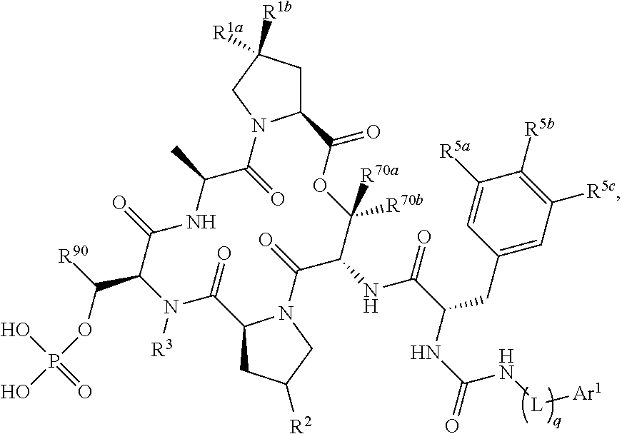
C12CC([R1a])([R1b])CN1C(=O)C(C)NC(=O)C(C(OP(O)(O)=O)[R90])N([R3])C(=O)C1CC([R2])CN1C(=O)C(NC(C(NC(=O)N[L][Ar1])CC1=CC([R5c])=C([R5b])C([R5a])=C1)=O)C([R70b])([R70a])OC2=O
